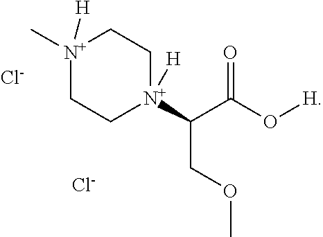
[N+]1(C)([H])CC[N+](C(C(O[H])=O)COC)([H])CC1.[Cl-].[Cl-]
